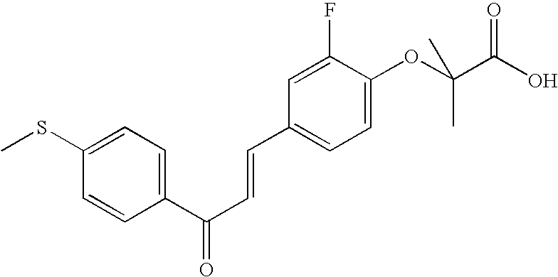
C1=CC(C(C=CC2=CC=C(OC(C(=O)O)(C)C)C(F)=C2)=O)=CC=C1SC
